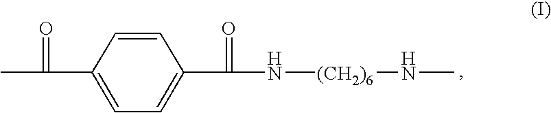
C1(C(=O)C)=CC=C(C(=O)N[(CH2)6]NC)C=C1
